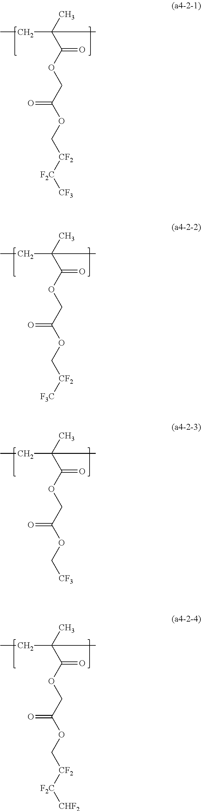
CC(C(OCC(OC[CF2][F2C][CF3])=O)=O)(CC)C.CC(C(OCC(OC[CF2][F3C])=O)=O)(CC)C.CC(C(OCC(OC[CF3])=O)=O)(CC)C.CC(C(OCC(OC[CF2][F2C][CHF2])=O)=O)(CC)C
